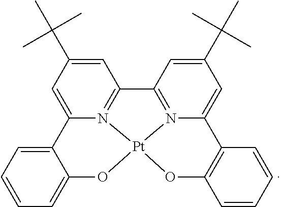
C1=C(C(C)(C)C)C=C2N3=C1C1=N4[Pt]3(OC3=CC=CC=C23)OC2=C(C4=CC(C(C)(C)C)=C1)C=CC=C2
